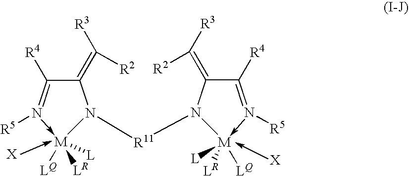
C(C(=N[R5])[R4])(N([M]([LQ])([LR])[L])[R11]N(C(C(=N[R5])[R4])=C([R3])[R2])[M]([LR])([LQ])[L])=C([R3])[R2]
